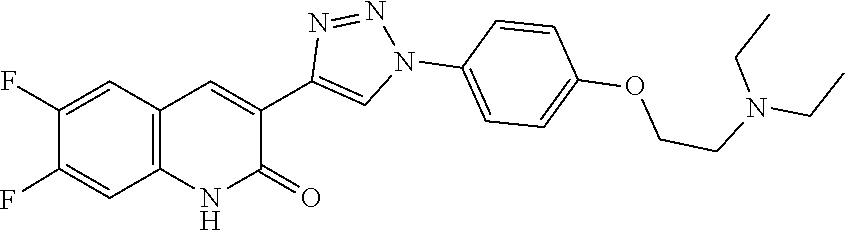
C1=C(F)C(F)=CC2=C1NC(=O)C(C1=CN(C3=CC=C(OCCN(CC)CC)C=C3)N=N1)=C2
